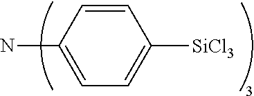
C1(N)=CC=C([SiCl3])C=C1
